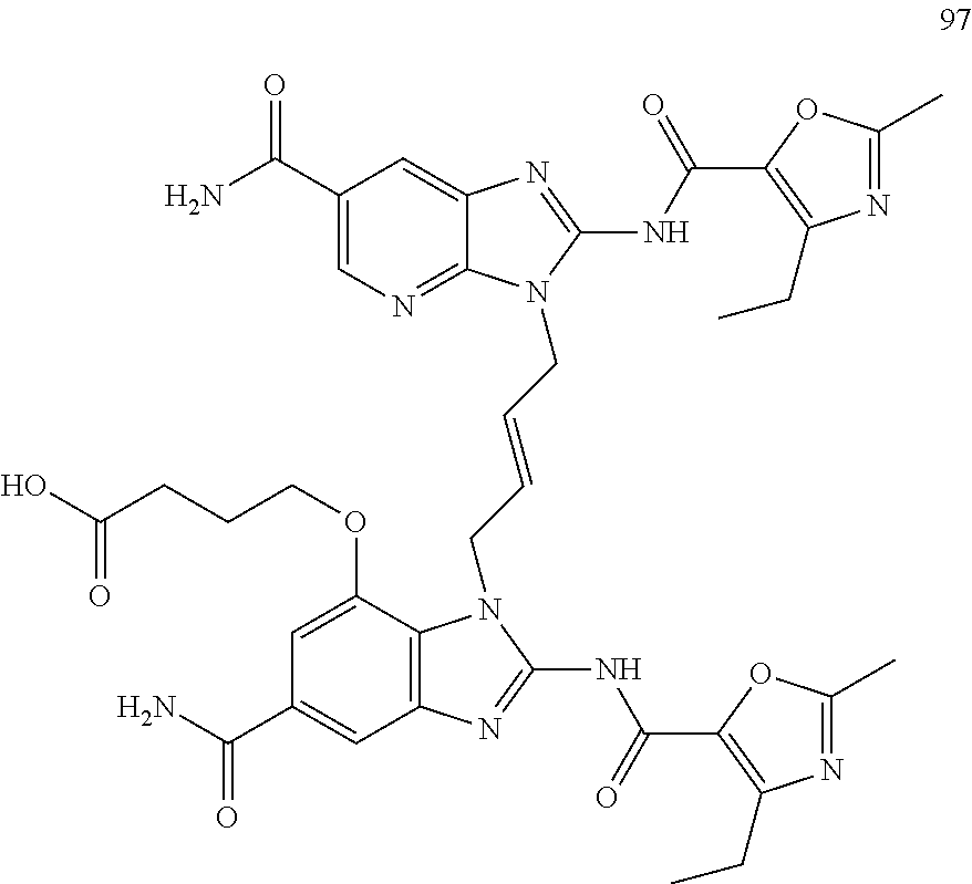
C1(C(N)=O)=CN=C2C(=C1)N=C(NC(C1=C(CC)N=C(C)O1)=O)N2CC=CCN1C2=C(N=C1NC(C1=C(CC)N=C(C)O1)=O)C=C(C(N)=O)C=C2OCCCC(=O)O
